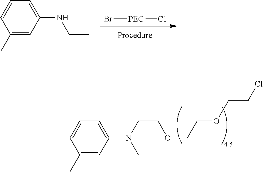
C1(C)=CC(N(CC)CCOCCOCCCl)=CC=C1.Br[PEG]Cl.C1(C)=CC(NCC)=CC=C1
